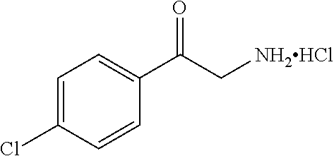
C1=C(Cl)C=CC(C(C[NH2HCl])=O)=C1
